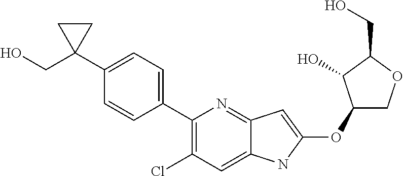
C1(C2=CC=C(C3(CO)CC3)C=C2)=C(Cl)C=C2C(=N1)C=C(OC1COC(CO)C1O)N2
